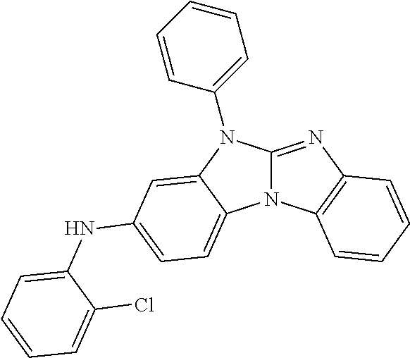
N12C(=NC3=C1C=CC=C3)N(C1=CC=CC=C1)C1=CC(NC3=CC=CC=C3Cl)=CC=C21
